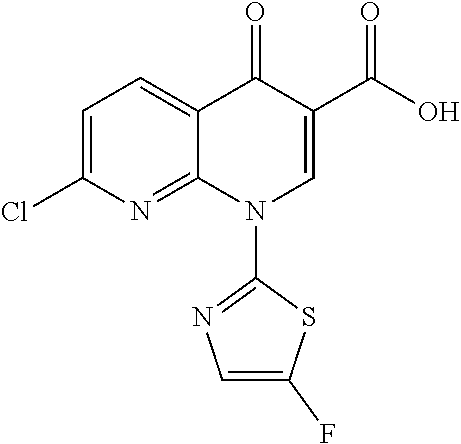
C1=C(Cl)N=C2C(=C1)C(=O)C(C(O)=O)=CN2C1=NC=C(F)S1
